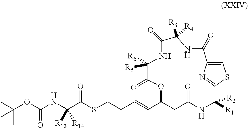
C(CC=CC1CC(=O)NC([R1])([R2])C2=NC(=CS2)C(=O)NC([R3])([R4])C(=O)NC([R5])([R6])C(=O)O1)SC(C(NC(OC(C)(C)C)=O)([R13])[R14])=O
